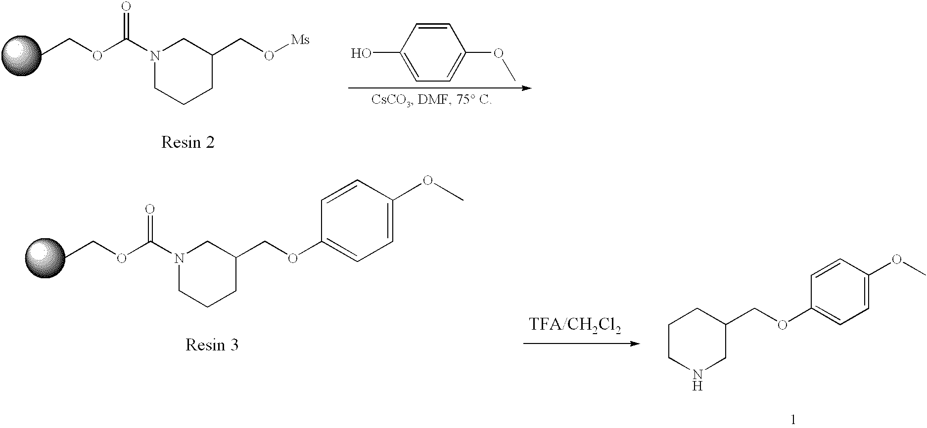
CCOC(N1CCCC(CO[Ms])C1)=O.C1=CC(O)=CC=C1OC.CCOC(N1CCCC(COC2=CC=C(OC)C=C2)C1)=O.C1CNCC(COC2=CC=C(OC)C=C2)C1
